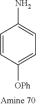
NC1=CC=C([OPh])C=C1
